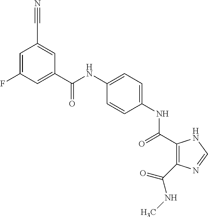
C(NC1=CC=C(NC(=O)C2=C(C(NC)=O)N=CN2)C=C1)(=O)C1=CC(F)=CC(C#N)=C1
